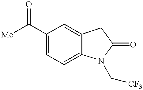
[Me]C(C1=CC=C2C(=C1)CC(=O)N2C[CF3])=O
